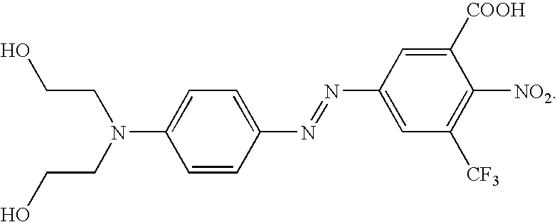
OCCN(C1=CC=C(N=NC2=CC([CF3])=C([NO2])C([COOH])=C2)C=C1)CCO
